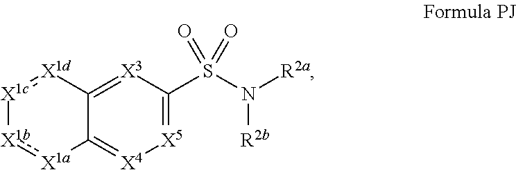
C12=[X3]C(S(N([R2a])[R2b])(=O)=O)=[X5][X4]=C1[X1a]:[X1b][X1c]:[X1d]2
